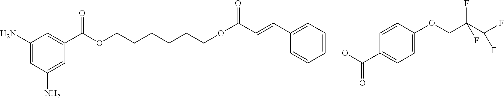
C1(N)=CC(N)=CC(C(OCCCCCCOC(C=CC2=CC=C(OC(=O)C3=CC=C(OCC(C(F)F)(F)F)C=C3)C=C2)=O)=O)=C1
